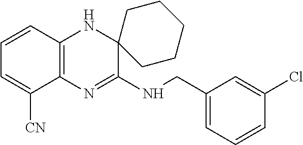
C1=CC2=C(C([CN])=C1)N=C(NCC1=CC=CC(Cl)=C1)C1(N2)CCCCC1
